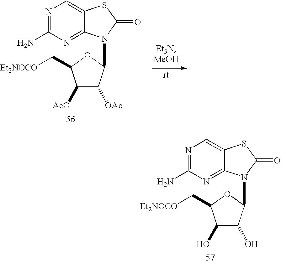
N1=C(N)N=C2C(=C1)SC(=O)N2C1C(O)C(O)C(C[Et2NOCO])O1.N1=C(N)N=C2C(=C1)SC(=O)N2C1C([OAc])C([AcO])C(C[Et2NOCO])O1
